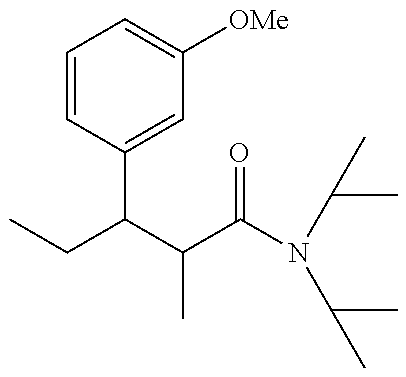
CCC(C(C(N(C(C)C)C(C)C)=O)C)C1=CC([OMe])=CC=C1
